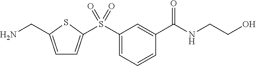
C1=C(CN)SC(S(C2=CC=CC(C(NCCO)=O)=C2)(=O)=O)=C1
